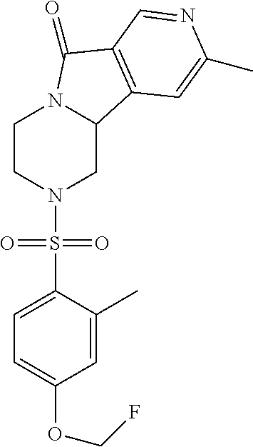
C1CN(S(C2=CC=C(OCF)C=C2C)(=O)=O)CC2N1C(=O)C1=C2C=C(C)N=C1
